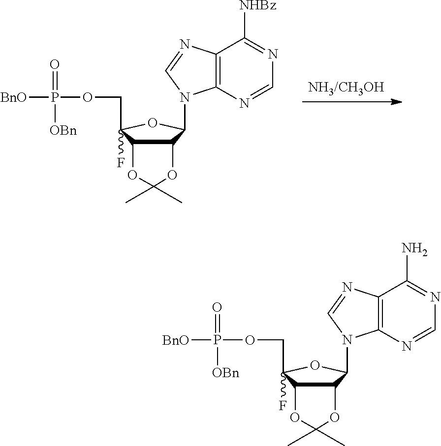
[NH3/CH3OH].C12C(C(F)(COP([BnO])(=O)[OBn])OC1N1C3=C(C([NHBz])=NC=N3)N=C1)OC(C)(C)O2.C12C(C(F)(COP([BnO])(=O)[OBn])OC1N1C3=C(C(N)=NC=N3)N=C1)OC(C)(C)O2
